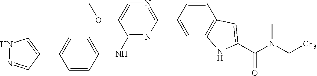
N1=C(NC2=CC=C(C3=CNN=C3)C=C2)C(OC)=CN=C1C1=CC2=C(C=C1)C=C(C(N(C[CF3])C)=O)N2
